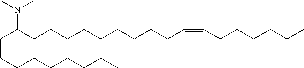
C(C(CCCCCCCCCC=CCCCCCC)N(C)C)CCCCCCCC
